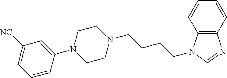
N1(C2=CC([NC])=CC=C2)CCN(CCCCN2C3=C(N=C2)C=CC=C3)CC1
